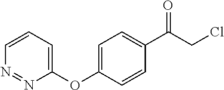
C1(C(CCl)=O)=CC=C(OC2=CC=CN=N2)C=C1
